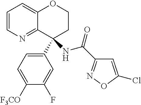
C1=CN=C2C(=C1)OCCC2(NC(=O)C1=NOC(Cl)=C1)C1=CC=C([F3CO])C(F)=C1
